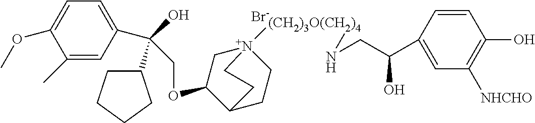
[Br-].C(OC1C[N+]2([(CH2)3O(CH2)4]NCC(C3=CC([NHCHO])=C(O)C=C3)O)CCC1CC2)C(C1=CC=C(OC)C(C)=C1)(O)C1CCCC1
